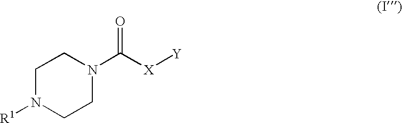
C1N([R1])CCN(C(=O)[X][Y])C1
